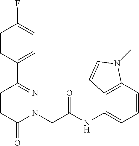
C1=CC(C2=NN(CC(NC3=CC=CC4=C3C=CN4C)=O)C(=O)C=C2)=CC=C1F
